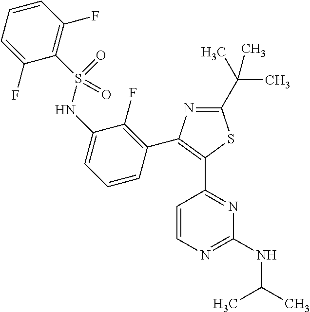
N1=C(C(C)(C)C)SC(C2=NC(NC(C)C)=NC=C2)=C1C1=C(F)C(NS(C2=C(F)C=CC=C2F)(=O)=O)=CC=C1
